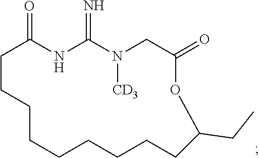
C1CCCCCCCCC(CC)OC(=O)CN([CD3])C(=N)NC1=O
